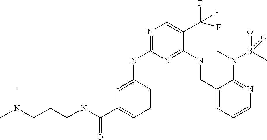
C1(NC2=NC=C(C(F)(F)F)C(NCC3=CC=CN=C3N(S(C)(=O)=O)C)=N2)=CC(C(NCCCN(C)C)=O)=CC=C1
